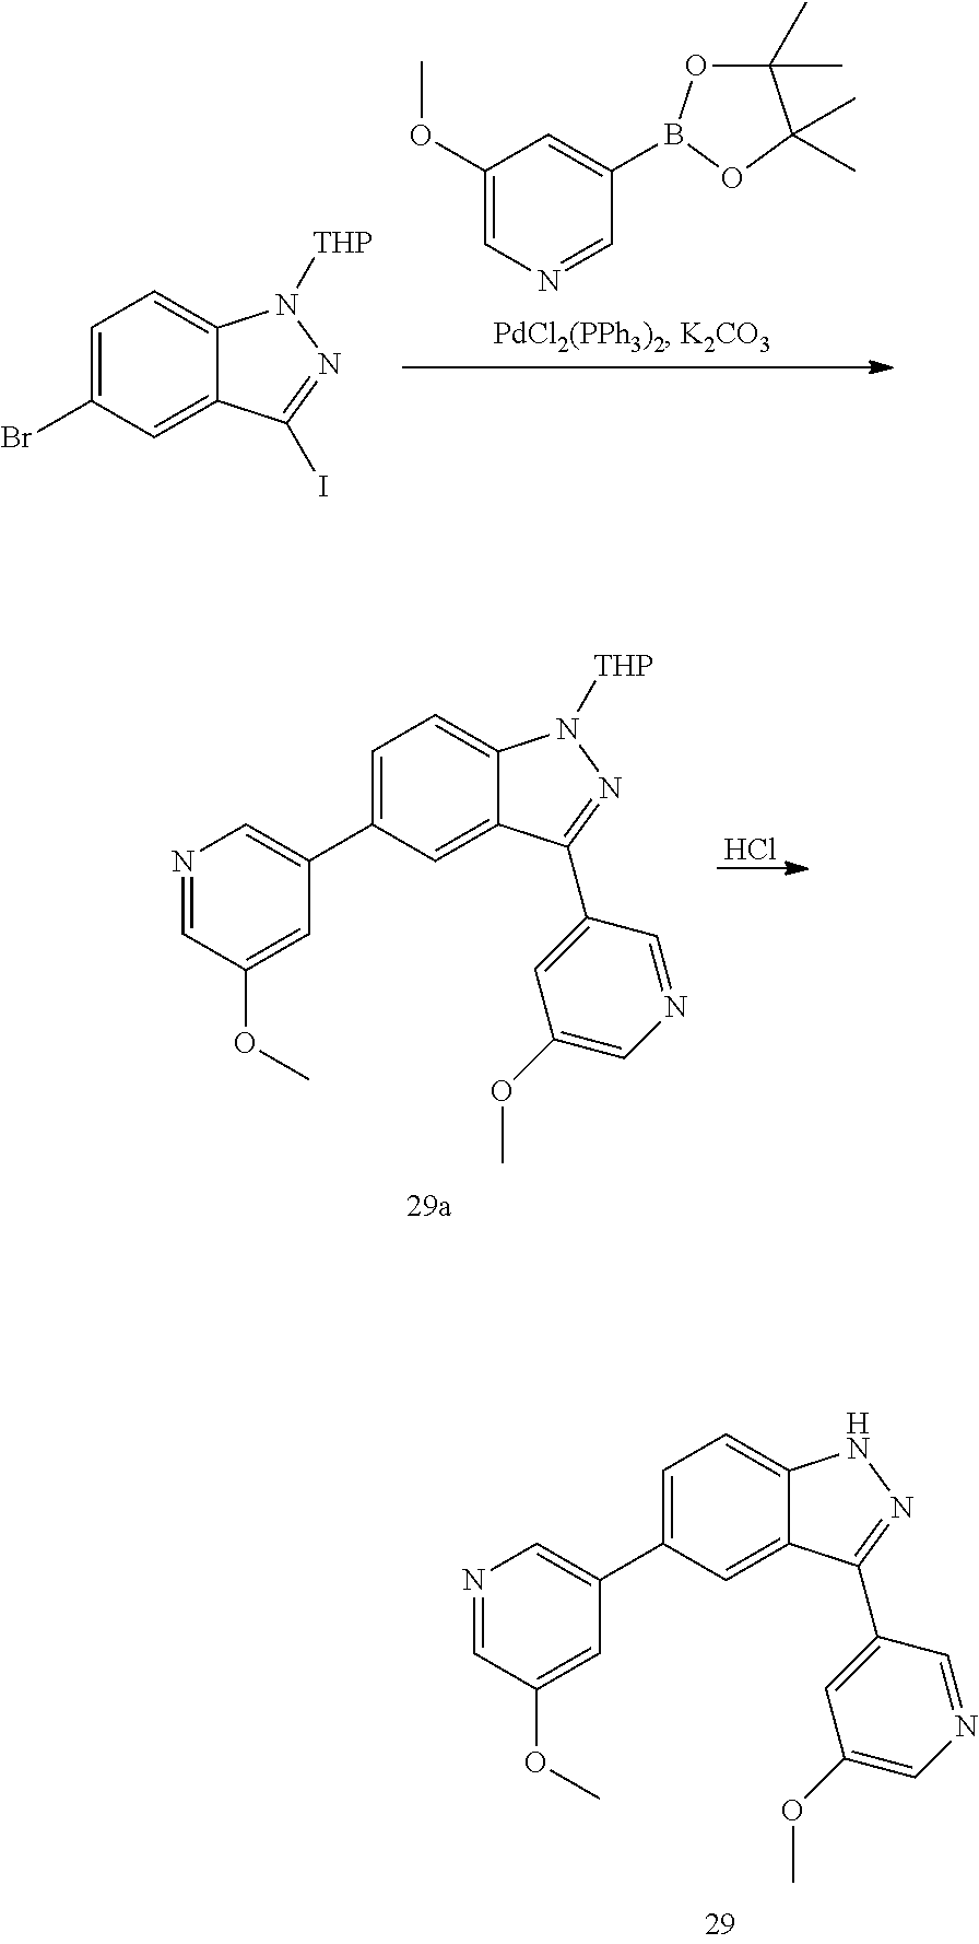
C1(OC)=CN=CC(B2OC(C)(C)C(C)(C)O2)=C1.C1=C(Br)C=C2C(=C1)N([THP])N=C2I.Cl.C1=C(C2=CN=CC(OC)=C2)C=C2C(=C1)N([THP])N=C2C1=CC(OC)=CN=C1.C1=C(C2=CN=CC(OC)=C2)C=C2C(=C1)NN=C2C1=CC(OC)=CN=C1
